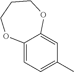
C12=CC=C(C)C=C1OCCCO2
